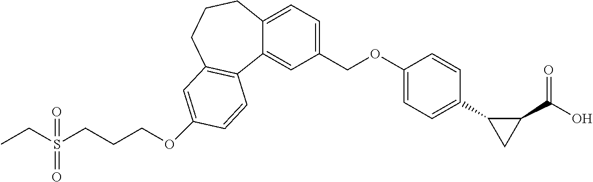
C(OC1=CC2=C(C3=CC(COC4=CC=C(C5CC5C(=O)O)C=C4)=CC=C3CCC2)C=C1)CCS(CC)(=O)=O
